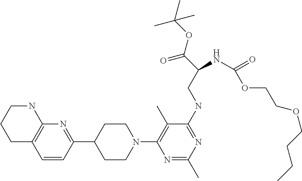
C1C2=C(NCC1)N=C(C1CCN(C3=C(C)C(NCC(C(=O)OC(C)(C)C)NC(OCCOCCCC)=O)=NC(C)=N3)CC1)C=C2
